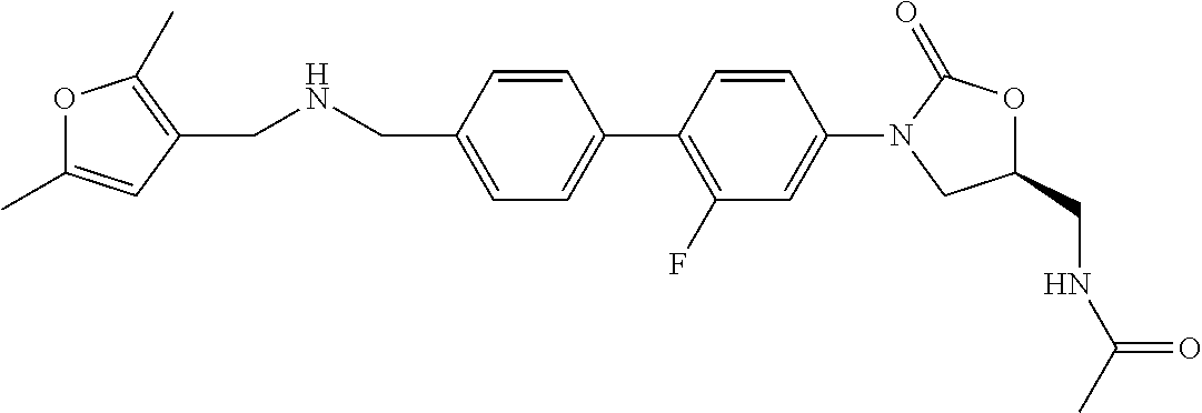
C1(CNC(=O)C)OC(=O)N(C2=CC(F)=C(C3=CC=C(CNCC4=C(C)OC(C)=C4)C=C3)C=C2)C1
